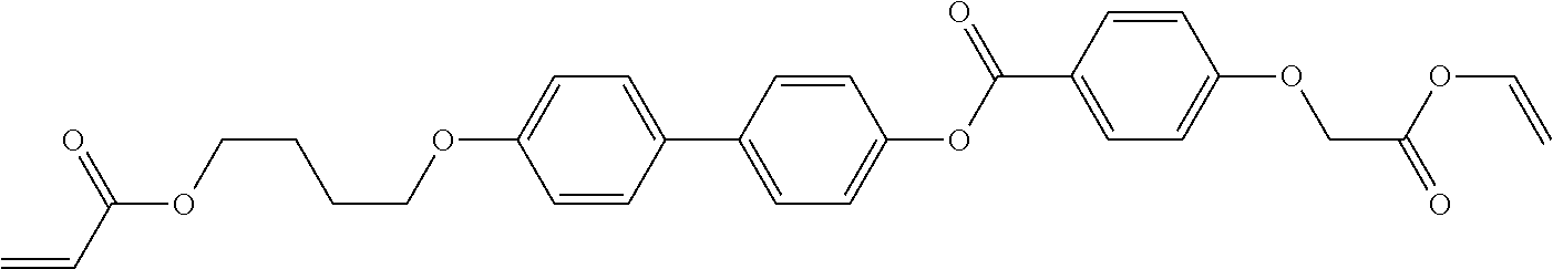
C1=CC(C2=CC=C(OC(C3=CC=C(OCC(OC=C)=O)C=C3)=O)C=C2)=CC=C1OCCCCOC(=O)C=C
